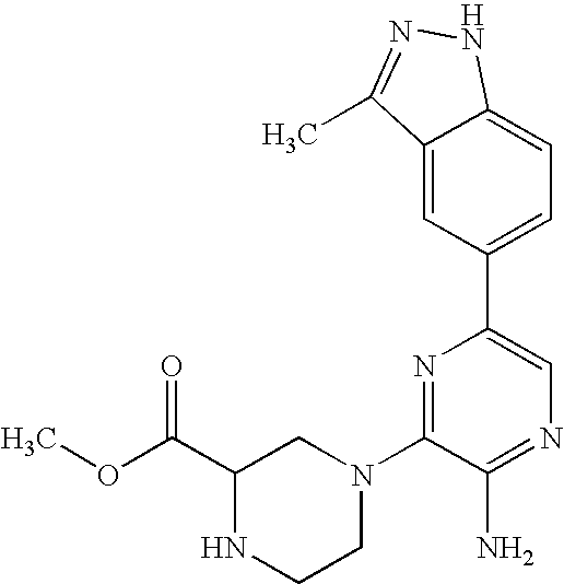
C1(C(OC)=O)NCCN(C2=NC(C3=CC=C4C(=C3)C(C)=NN4)=CN=C2N)C1
